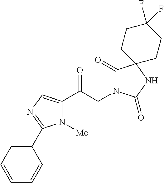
N1([Me])C(C(CN2C(=O)C3(NC2=O)CCC(F)(F)CC3)=O)=CN=C1C1=CC=CC=C1
